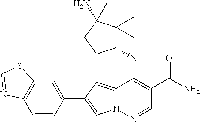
N12C(=CC(C3=CC4=C(C=C3)N=CS4)=C1)C(NC1C(C)(C)C(N)(C)CC1)=C(C(N)=O)C=N2
